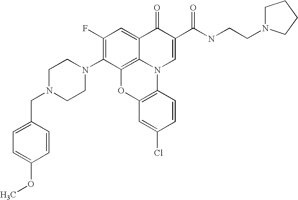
C1(F)=C(N2CCN(CC3=CC=C(OC)C=C3)CC2)C2=C3C(=C1)C(=O)C(C(NCCN1CCCC1)=O)=CN3C1=C(O2)C=C(Cl)C=C1
